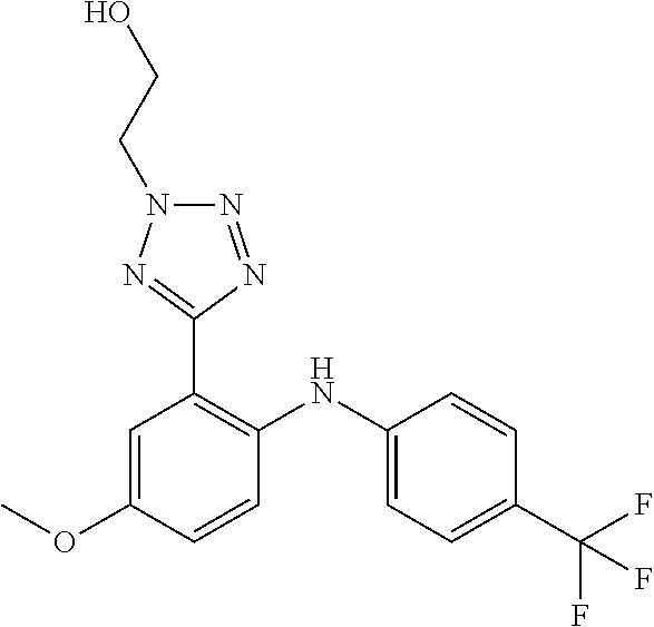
C1=CC(C(F)(F)F)=CC=C1NC1=C(C2=NN(CCO)N=N2)C=C(OC)C=C1
